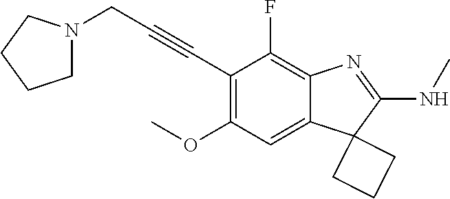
C(C1=C(OC)C=C2C(=C1F)N=C(NC)C21CCC1)#CCN1CCCC1
